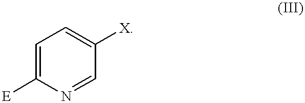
C1=C([E])N=CC([X])=C1
